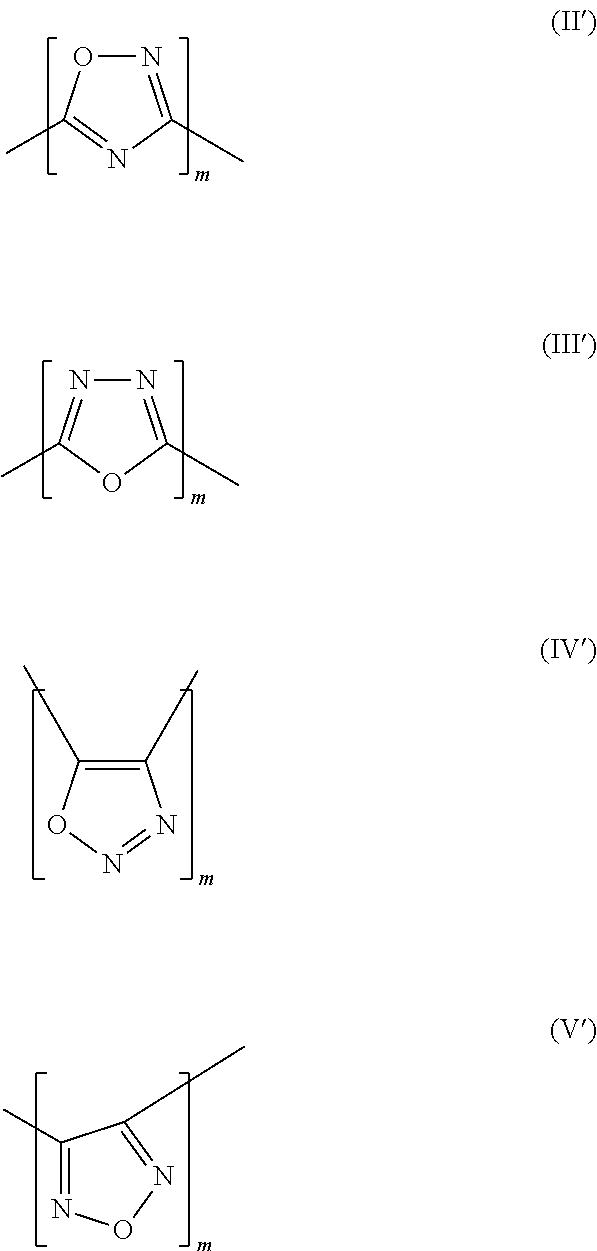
N1=C(C)N=C(C)O1.N1=C(C)OC(C)=N1.C1(C)=C(C)ON=N1.C1(C)=NON=C1C
